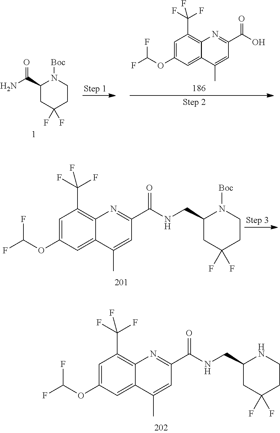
C1=C(OC(F)F)C=C2C(=C1C(F)(F)F)N=C(C(=O)NCC1CC(F)(F)CCN1)C=C2C.C1=C(OC(F)F)C=C2C(=C1C(F)(F)F)N=C(C(O)=O)C=C2C.C1(C(N)=O)CC(F)(F)CCN1[Boc].C1=C(OC(F)F)C=C2C(=C1C(F)(F)F)N=C(C(=O)NCC1CC(F)(F)CCN1[Boc])C=C2C
